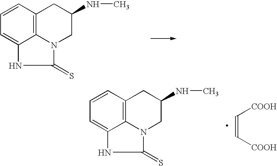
C1=CC2=C3C(=C1)NC(=S)N3CC(NC)C2.C1=CC2=C3C(=C1)NC(=S)N3CC(NC)C2.C(=C[COOH])[COOH]
